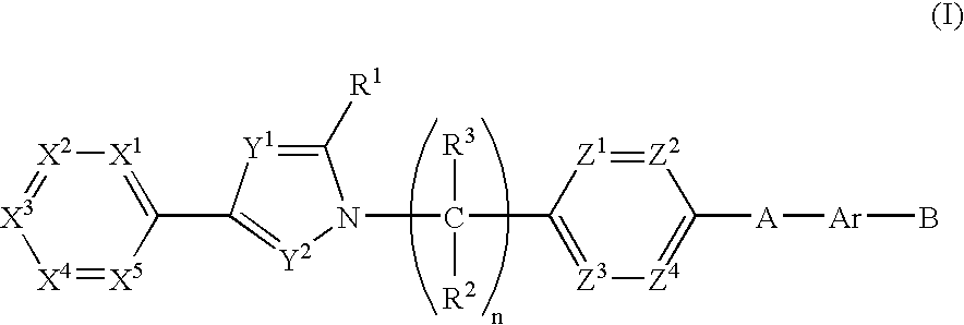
[X4]1=[X5]C(C2=[Y2]N(C([R3])([R2])C3=[Z3][Z4]=C([A][Ar]B)[Z2]=[Z1]3)C([R1])=[Y1]2)=[X1][X2]=[X3]1
